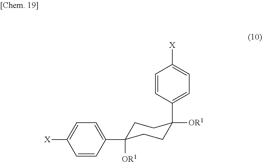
C1=CC(C2([OR1])CCC([OR1])(C3=CC=C([X])C=C3)CC2)=CC=C1[X]
